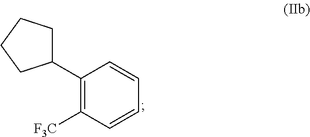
C1(C2=C([F3C])C=CC=C2)CCCC1
